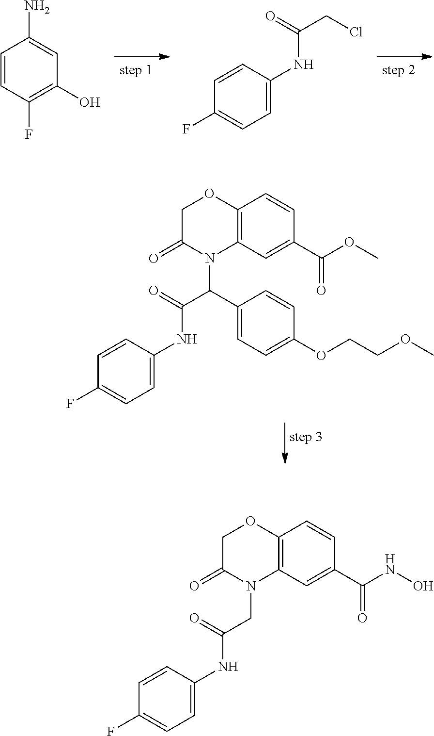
C(N1C2=C(OCC1=O)C=CC(C(NO)=O)=C2)C(NC1=CC=C(F)C=C1)=O.C1=CC(F)=C(O)C=C1N.C1=CC(NC(=O)CCl)=CC=C1F.C1(C(N2C3=C(OCC2=O)C=CC(C(OC)=O)=C3)C(NC2=CC=C(F)C=C2)=O)=CC=C(OCCOC)C=C1
